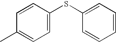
C1=CC=C(SC2=CC=C(C)C=C2)C=C1
